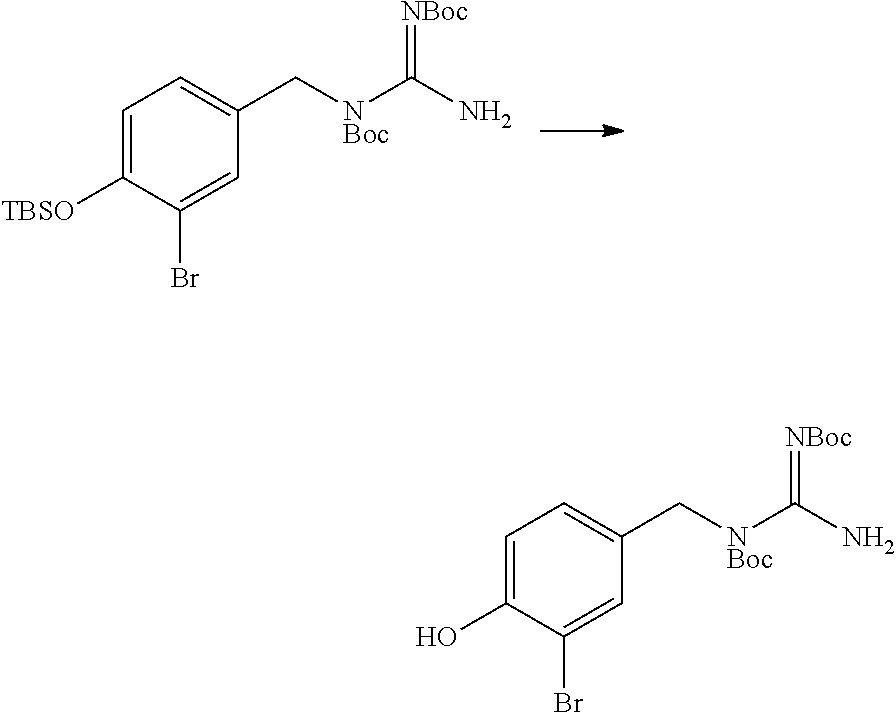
C1=C([TBSO])C(Br)=CC(C[NBoc]C(N)=[NBoc])=C1.C1=C(O)C(Br)=CC(C[NBoc]C(N)=[NBoc])=C1
